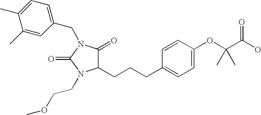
C1(=O)C(CCCC2=CC=C(OC(C(O)=O)(C)C)C=C2)N(CCOC)C(=O)N1CC1=CC=C(C)C(C)=C1
